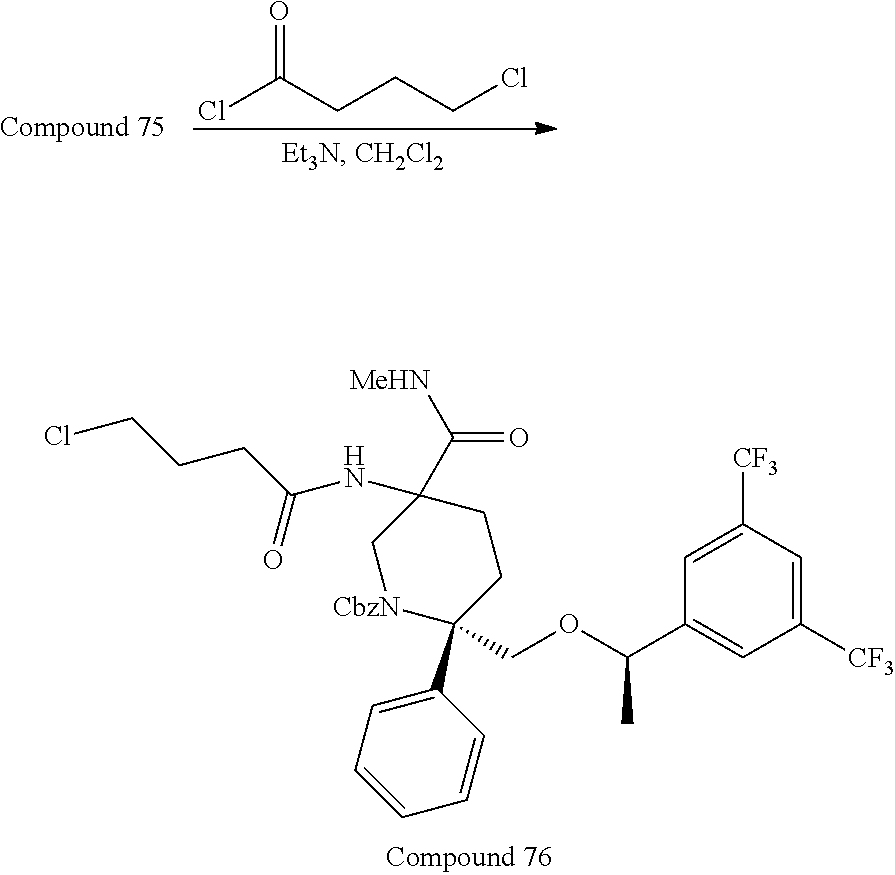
O=C(CCCCl)Cl.C1([CF3])=CC([CF3])=CC(C(OCC2(C3=CC=CC=C3)CCC(NC(CCCCl)=O)(C([MeHN])=O)C[CbzN]2)C)=C1
